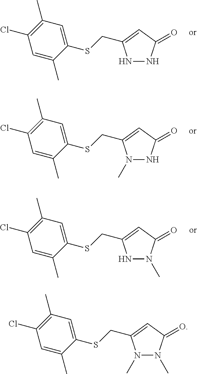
N1NC(=O)C=C1CSC1=CC(C)=C(Cl)C=C1C.N1(C)NC(=O)C=C1CSC1=CC(C)=C(Cl)C=C1C.N1N(C)C(=O)C=C1CSC1=CC(C)=C(Cl)C=C1C.N1(C)N(C)C(=O)C=C1CSC1=CC(C)=C(Cl)C=C1C
